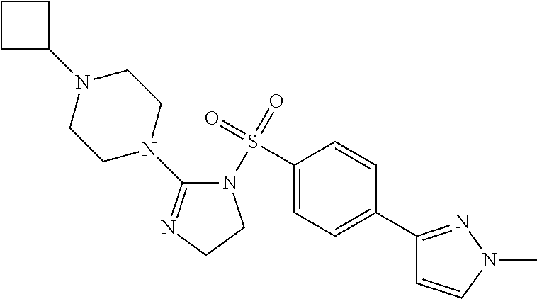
C1(S(=O)(=O)N2C(N3CCN(C4CCC4)CC3)=NCC2)=CC=C(C2=NN(C)C=C2)C=C1
